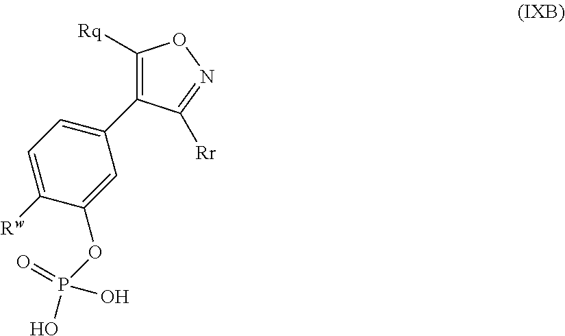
C1=C([Rw])C(OP(O)(=O)O)=CC(C2=C([Rq])ON=C2[Rr])=C1
